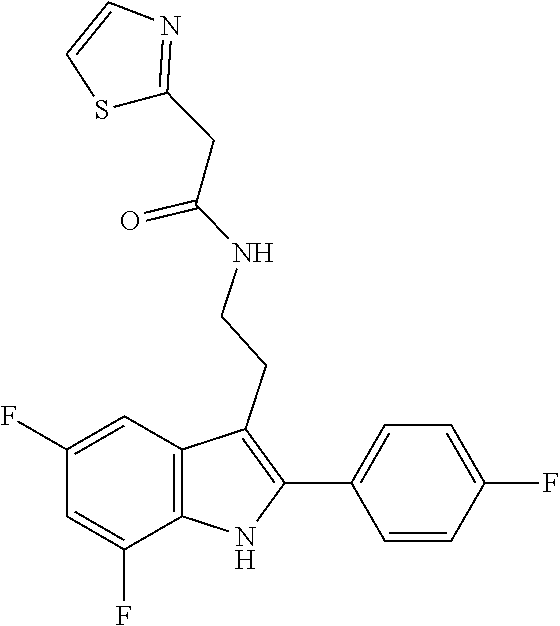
O=C(CC1=NC=CS1)NCCC1=C(C2=CC=C(F)C=C2)NC2=C1C=C(F)C=C2F
